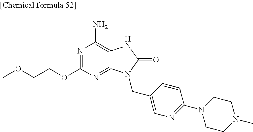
N1=C(OCCOC)N=C2C(=C1N)NC(=O)N2CC1=CN=C(N2CCN(C)CC2)C=C1
